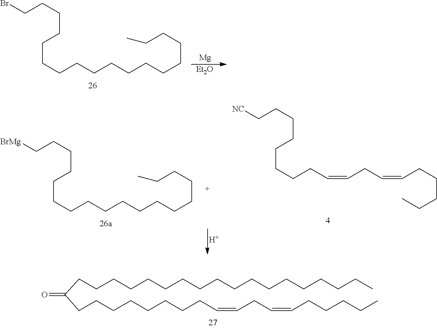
C(CCCCCCCCCC)CCCCCCCBr.[Mg].[Et2O].C(C=CCC=CCCCCCCCC[NC])CCCC.C(CCCCCCCCCC)CCCCCCC[BrMg].[H].C(C=CCCCCC)C=CCCCCCCCCC(CCCCCCCCCCCCCCCCCC)=O
